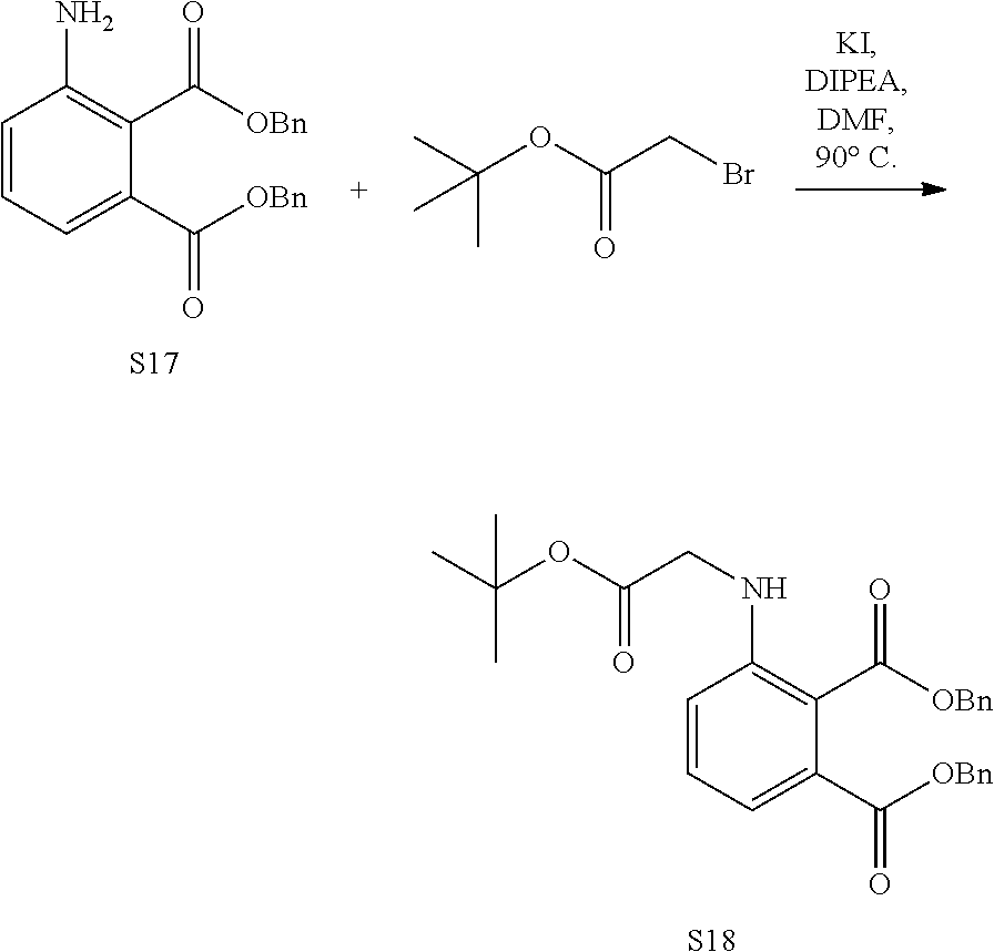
C1=CC=C(C([OBn])=O)C(C([OBn])=O)=C1NCC(OC(C)(C)C)=O.[S18].C1=CC=C(C([OBn])=O)C(C([OBn])=O)=C1N.[S17].CC(OC(CBr)=O)(C)C
